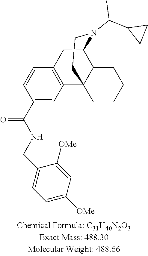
C1=CC(C(NCC2=CC=C([OMe])C=C2[OMe])=O)=CC2=C1CC1C3C2(CCN1C(C1CC1)C)CCCC3
